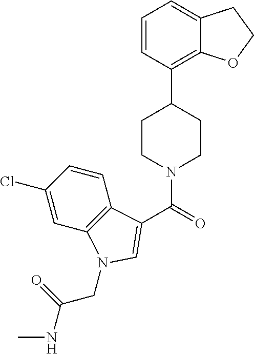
C1=CC(C2CCN(C(=O)C3=CN(CC(=O)NC)C4=C3C=CC(Cl)=C4)CC2)=C2C(=C1)CCO2
